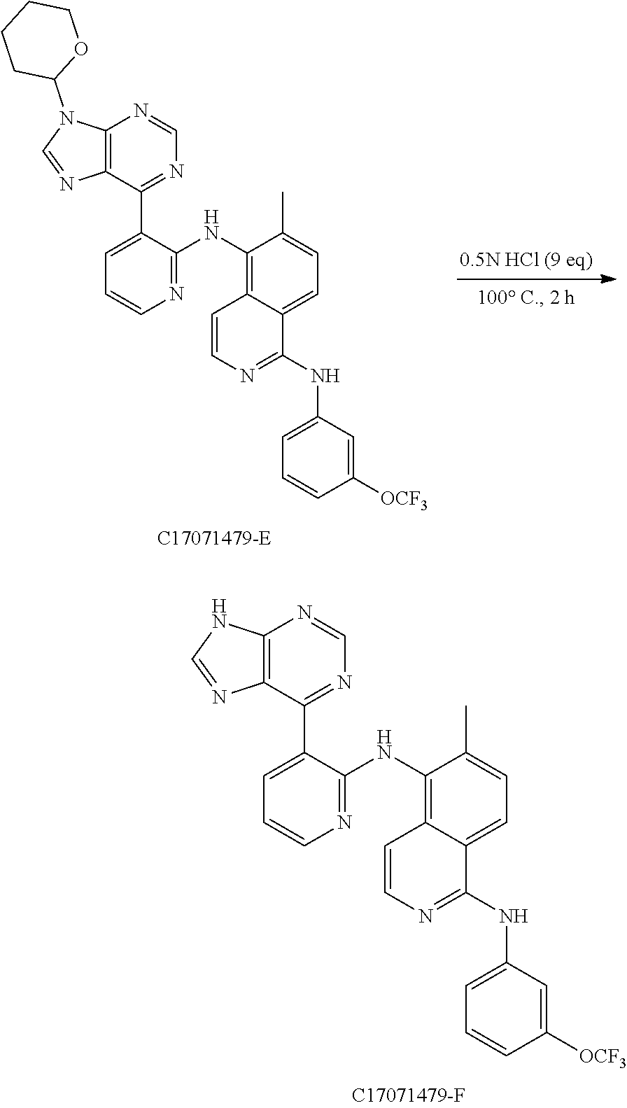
C1(NC2=NC=CC=C2C2=NC=NC3=C2N=CN3C2OCCCC2)=C2C(=CC=C1C)C(NC1=CC=CC([OCF3])=C1)=NC=C2.C1(NC2=NC=CC=C2C2=NC=NC3=C2N=CN3)=C2C(=CC=C1C)C(NC1=CC=CC([OCF3])=C1)=NC=C2
